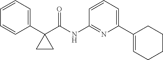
C1=CC(C2(C(NC3=NC(C4=CCCCC4)=CC=C3)=O)CC2)=CC=C1
